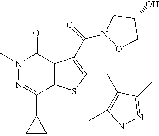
N1(C)N=C(C2CC2)C2=C(C1=O)C(C(N1OCC(O)C1)=O)=C(CC1=C(C)NN=C1C)S2
